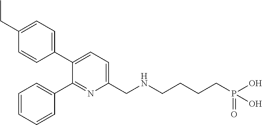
C1=C(CC)C=CC(C2=CC=C(CNCCCCP(=O)(O)O)N=C2C2=CC=CC=C2)=C1
